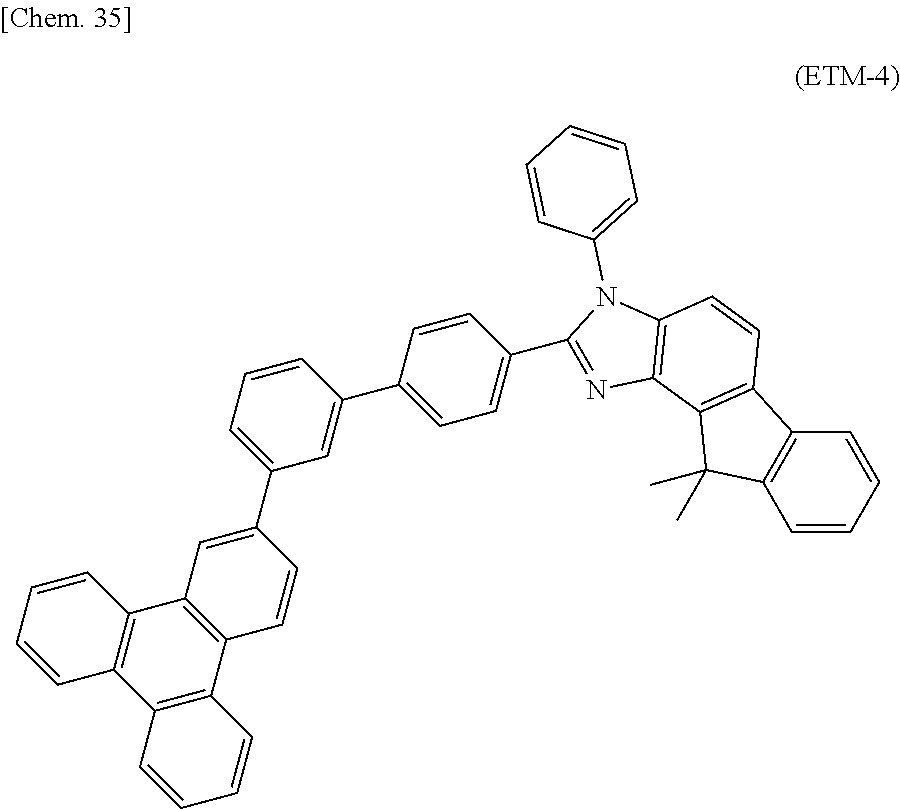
C1=CC2=C(C=C1)C(C)(C)C1=C2C=CC2=C1N=C(C1=CC=C(C3=CC(C4=CC5=C(C=C4)C4=C(C6=C5C=CC=C6)C=CC=C4)=CC=C3)C=C1)N2C1=CC=CC=C1
